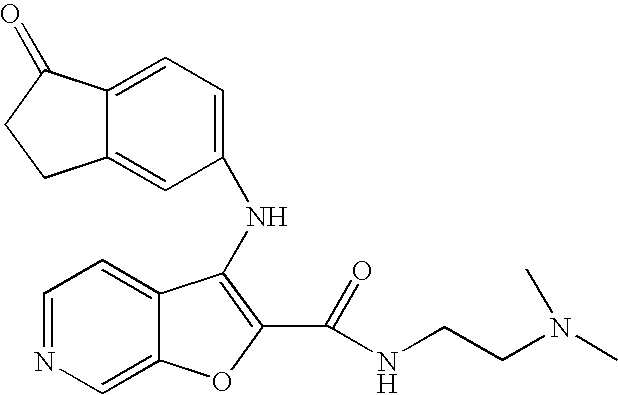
C1=NC=C2C(=C1)C(NC1=CC=C3C(=C1)CCC3=O)=C(C(=O)NCCN(C)C)O2
